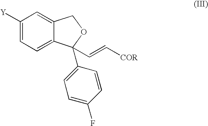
C1([Y])=CC=C2C(=C1)COC2(C=C[COR])C1=CC=C(F)C=C1
